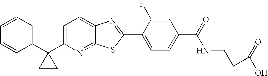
C1=CC=C(C2(C3=CC=C4C(=N3)SC(C3=CC=C(C(NCCC(O)=O)=O)C=C3F)=N4)CC2)C=C1
